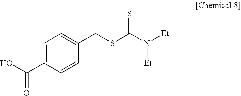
C1=C(C(O)=O)C=CC(CSC(N([Et])[Et])=S)=C1
